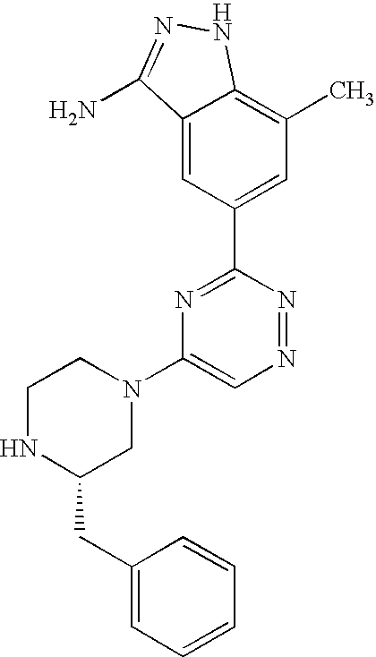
C1(C)=C2C(=CC(C3=NC(N4CCNC(CC5=CC=CC=C5)C4)=CN=N3)=C1)C(N)=NN2
